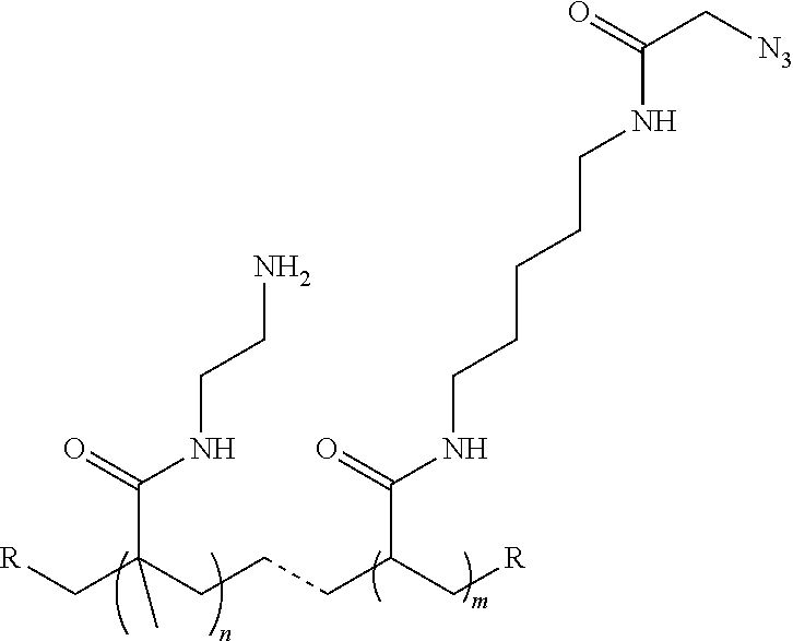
NCCNC(C(C[R])(CCCC(C[R])C(=O)NCCCCCNC(C[N3])=O)C)=O
